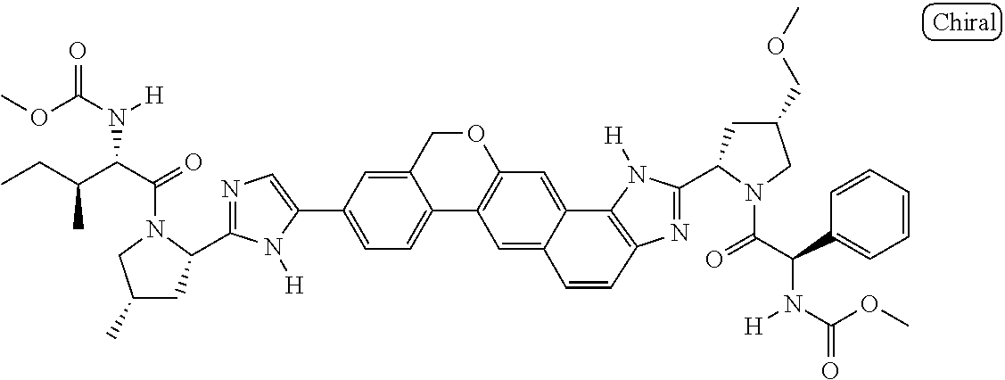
C1=C(C2=CC=C3C(=C2)COC2=C3C=C3C(=C2)C2=C(N=C(C4CC(COC)CN4C(=O)C(C4=CC=CC=C4)N([H])C(OC)=O)N2[H])C=C3)N([H])C(C2CC(C)CN2C(=O)C(C(CC)C)N([H])C(OC)=O)=N1
